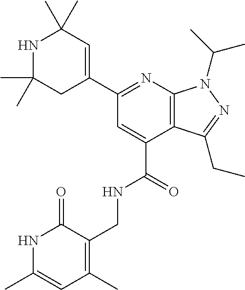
N1=C(C2=CC(C)(C)NC(C)(C)C2)C=C(C(=O)NCC2=C(C)C=C(C)NC2=O)C2=C1N(C(C)C)N=C2CC
